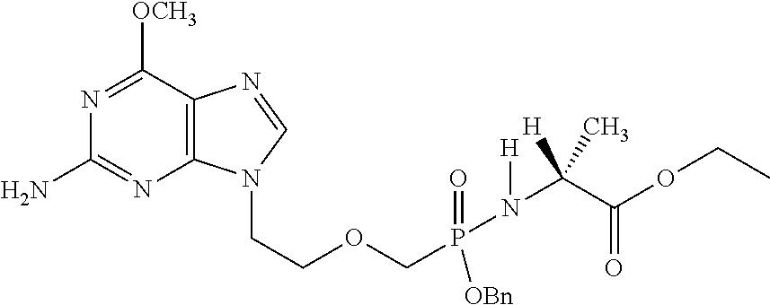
C1(N)=NC2=C(C([OCH3])=N1)N=CN2CCOCP(=O)([OBn])N(C(C(OCC)=O)([H])C)[H]
